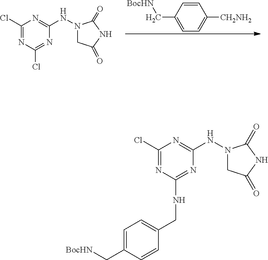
C1=C(C[BocHN])C=CC([CH2NH2])=C1.C1(Cl)=NC(Cl)=NC(NN2CC(=O)NC2=O)=N1.C1(Cl)=NC(NCC2=CC=C(C[BocHN])C=C2)=NC(NN2CC(=O)NC2=O)=N1
